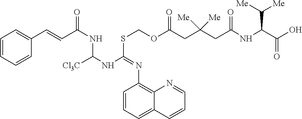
C1=CC=CC(C=CC(NC(NC(SCOC(CC(CC(NC(C(O)=O)C([Me])[Me])=O)([Me])[Me])=O)=NC2=C3C(=CC=C2)C=CC=N3)[Cl3C])=O)=C1
